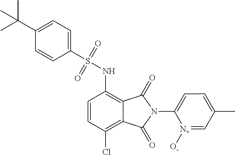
C1(S(NC2=C3C(=C(Cl)C=C2)C(=O)N(C2=CC=C(C)C=[N+]2[O-])C3=O)(=O)=O)=CC=C(C(C)(C)C)C=C1
